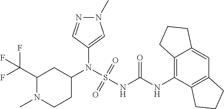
C1(N(S(NC(NC2=C3C(=CC4=C2CCC4)CCC3)=O)(=O)=O)C2CC(C(F)(F)F)N(C)CC2)=CN(C)N=C1
